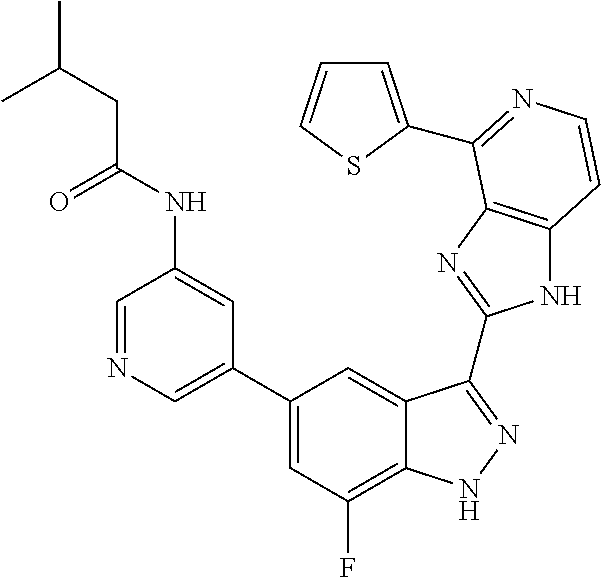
C1=C(C2=CC(F)=C3C(=C2)C(C2=NC4=C(N2)C=CN=C4C2=CC=CS2)=NN3)C=C(NC(=O)CC(C)C)C=N1
